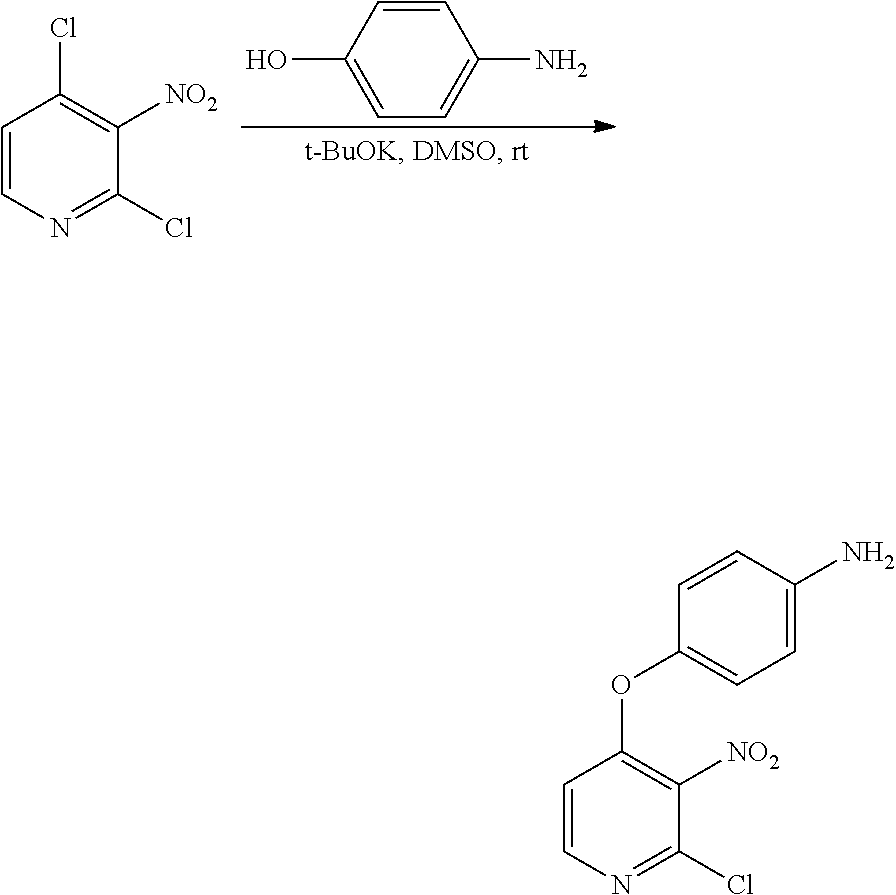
C1=CN=C(Cl)C([NO2])=C1Cl.C1=CC(O)=CC=C1N.C1=CN=C(Cl)C([NO2])=C1OC1=CC=C(N)C=C1
